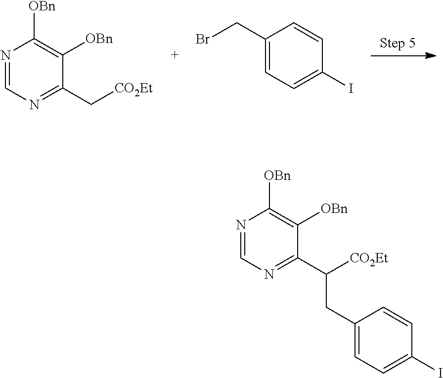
N1=CN=C(C[CO2Et])C([OBn])=C1[OBn].C1(CBr)=CC=C(I)C=C1.N1=CN=C(C([CO2Et])CC2=CC=C(I)C=C2)C([OBn])=C1[OBn]
